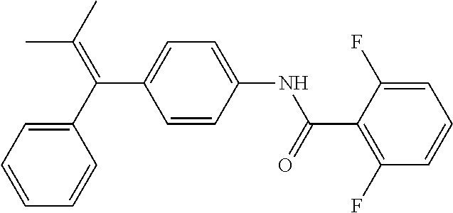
C1(C(=C(C)C)C2=CC=C(NC(C3=C(F)C=CC=C3F)=O)C=C2)=CC=CC=C1
